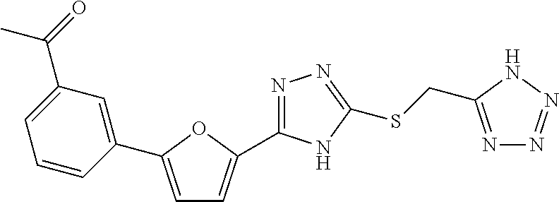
C1=C(C2=CC(C(=O)C)=CC=C2)OC(C2=NN=C(SCC3=NN=NN3)N2)=C1
